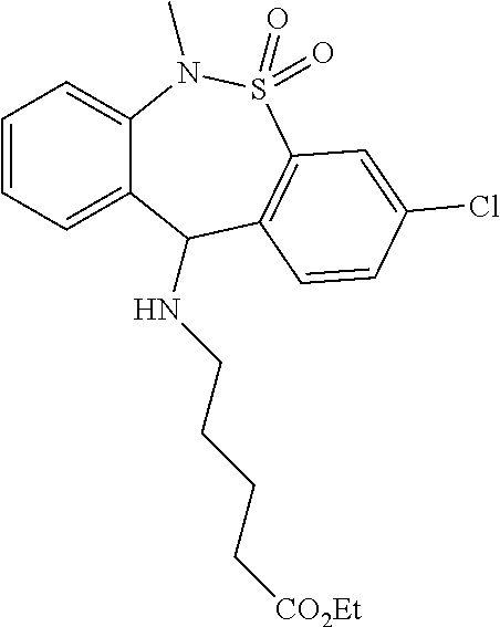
C12=CC=CC=C1C(NCCCC[CO2Et])C1=C(S(=O)(=O)N2C)C=C(Cl)C=C1
